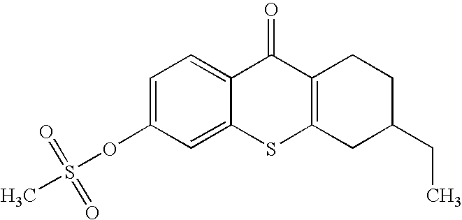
C1(OS(C)(=O)=O)=CC=C2C(=C1)SC1=C(C2=O)CCC(CC)C1
